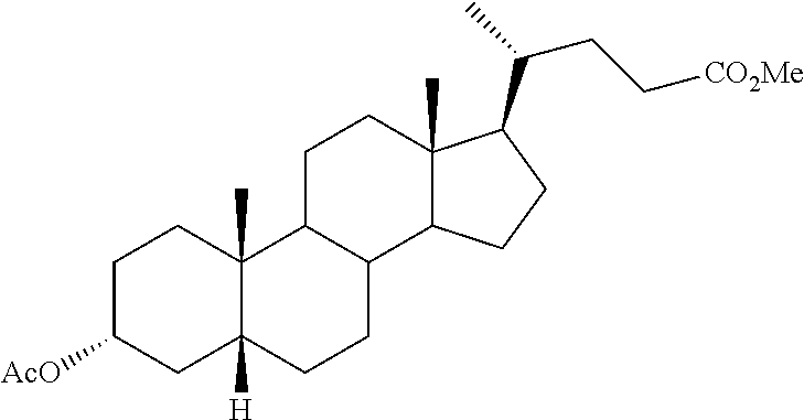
C1C([AcO])CC2([H])C(C)(C1)C1C(CC2)C2C(C)(CC1)C(C(C)CC[CO2Me])CC2
